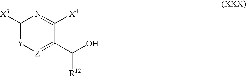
C1([X3])=[Y][Z]=C(C(O)[R12])C([X4])=N1
